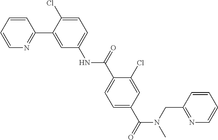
C1=CN=C(C2=CC(NC(C3=CC=C(C(N(C)CC4=NC=CC=C4)=O)C=C3Cl)=O)=CC=C2Cl)C=C1
